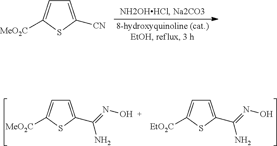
C1=C(C(N)=NO)SC([MeO2C])=C1.C1=C(C(N)=NO)SC([EtO2C])=C1.C1=C([CN])SC([MeO2C])=C1
